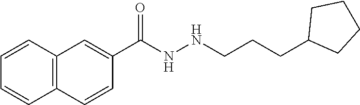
C12=C(C=CC=C1)C=C(C(NNCCCC1CCCC1)=O)C=C2
